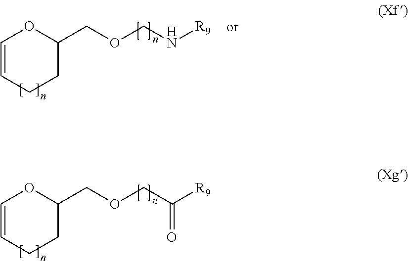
C1=CCCC(COCN[R9])O1.C1=CCCC(COCC([R9])=O)O1
